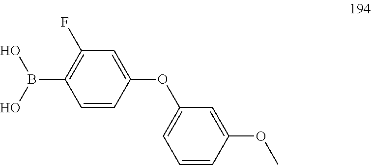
C1(B(O)O)=C(F)C=C(OC2=CC=CC(OC)=C2)C=C1
